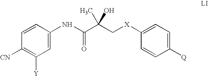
C1(NC(C(C[X]C2=CC=C([Q])C=C2)(C)O)=O)=CC([Y])=C([CN])C=C1
